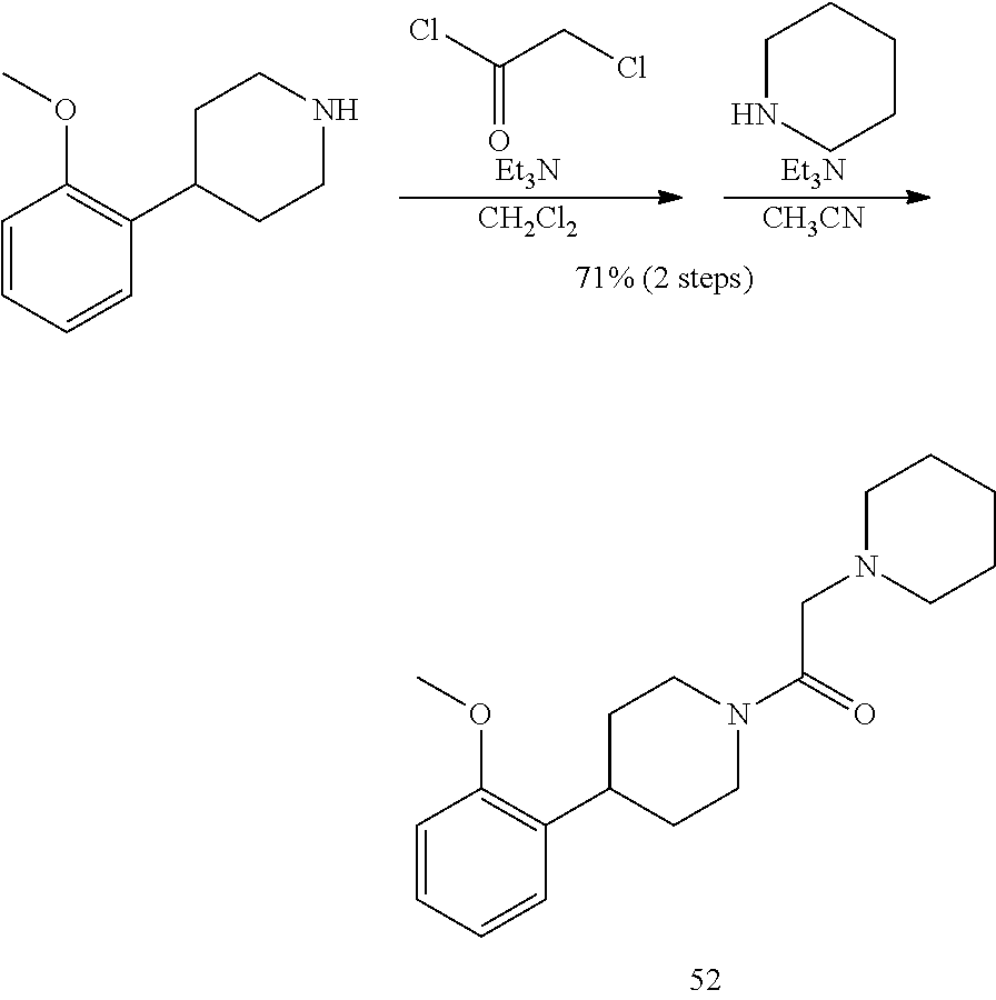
C(=O)(Cl)CCl.[Et3N].[CH2Cl2].C1NCCCC1.[Et3N].[CH3CN].C1=CC=CC(C2CCNCC2)=C1OC.C1=CC=CC(C2CCN(C(=O)CN3CCCCC3)CC2)=C1OC
